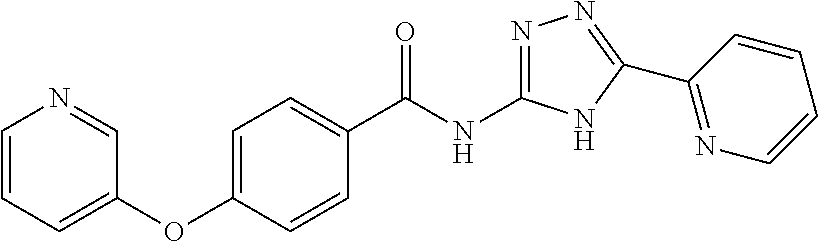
C1(C(NC2=NN=C(C3=NC=CC=C3)N2)=O)=CC=C(OC2=CC=CN=C2)C=C1
